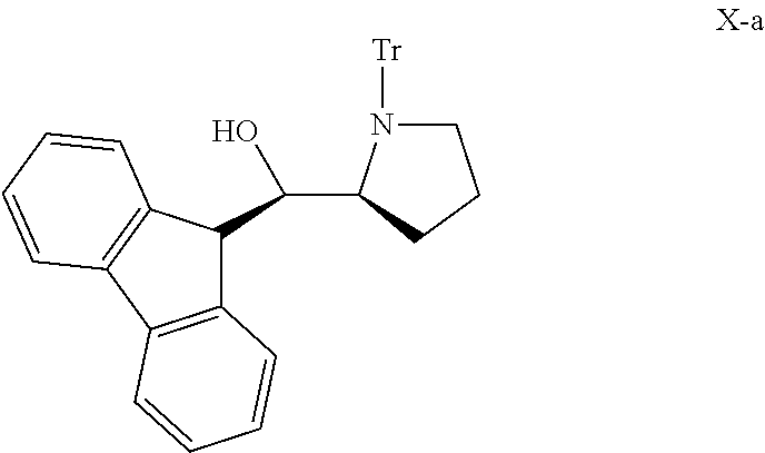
C12=C(C3=C(C1C(O)C1N([Tr])CCC1)C=CC=C3)C=CC=C2
